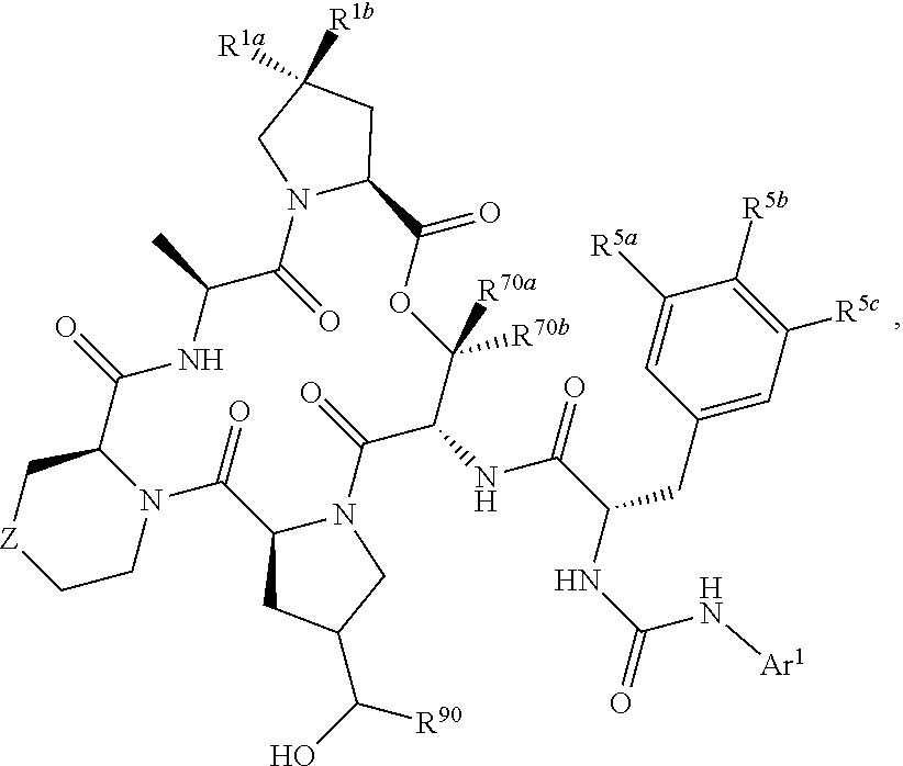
C1([R5a])=CC(CC(C(NC2C([R70a])([R70b])OC(=O)C3N(C(=O)C(C)NC(=O)C4N(C(=O)C5N(C2=O)CC(C(O)[R90])C5)CC[Z]C4)CC([R1a])([R1b])C3)=O)NC(N[Ar1])=O)=CC([R5c])=C1[R5b]
